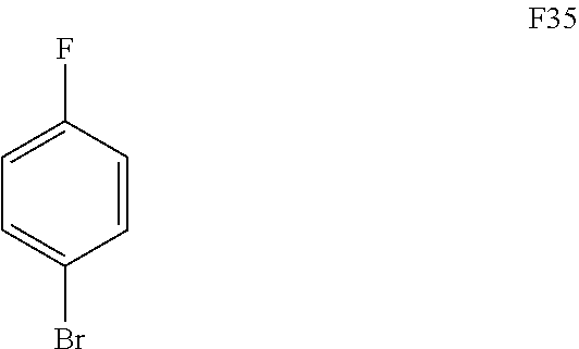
C1=C(Br)C=CC(F)=C1
